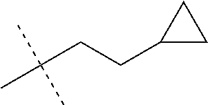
C(C(C)(C)C)CC1CC1
